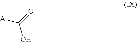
[A]C(=O)O
